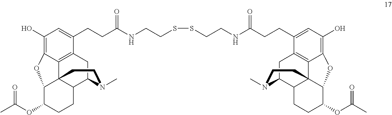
C1(O)=C2C3=C(C(CCC(NCCSSCCNC(CCC4=CC(O)=C5C6=C4CC4C7C6(C(C(OC(C)=O)CC7)O5)CCN4C)=O)=O)=C1)CC1C4C3(C(C(OC(C)=O)CC4)O2)CCN1C
